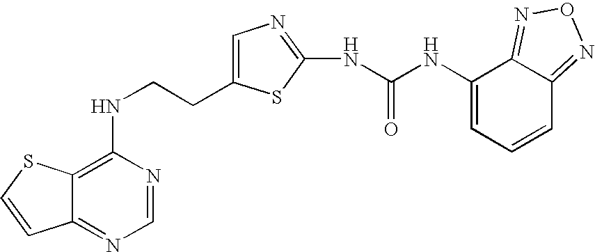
C(CNC1=C2C(=NC=N1)C=CS2)C1=CN=C(NC(=O)NC2=CC=CC3=NON=C23)S1
